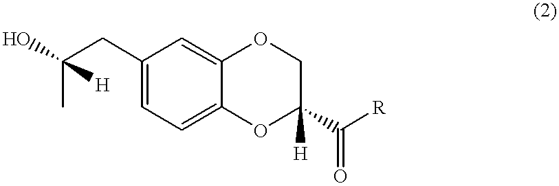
C1(CC(C)([H])O)=CC=C2C(=C1)OCC(C([R])=O)([H])O2
